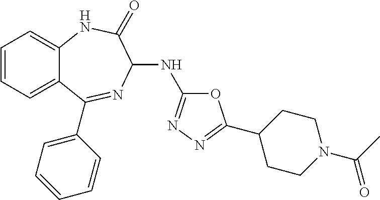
C1=CC=C2C(=C1)NC(=O)C(NC1=NN=C(C3CCN(C(C)=O)CC3)O1)N=C2C1=CC=CC=C1
